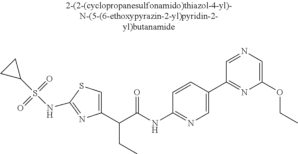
C1(C(C(NC2=NC=C(C3=NC(OCC)=CN=C3)C=C2)=O)CC)=CSC(NS(C2CC2)(=O)=O)=N1
